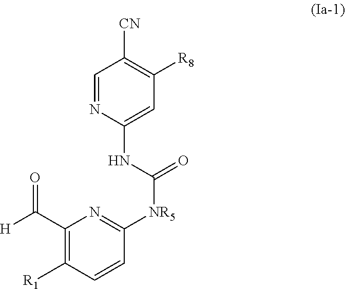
C1=NC(NC([NR5]C2=NC(C([H])=O)=C([R1])C=C2)=O)=CC([R8])=C1[CN]
